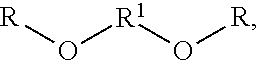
[R]O[R1]O[R]
